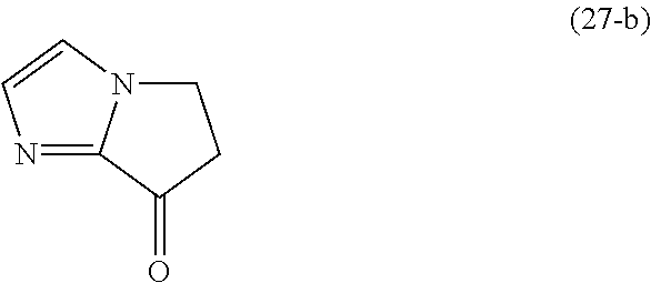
N1=C2N(C=C1)CCC2=O
